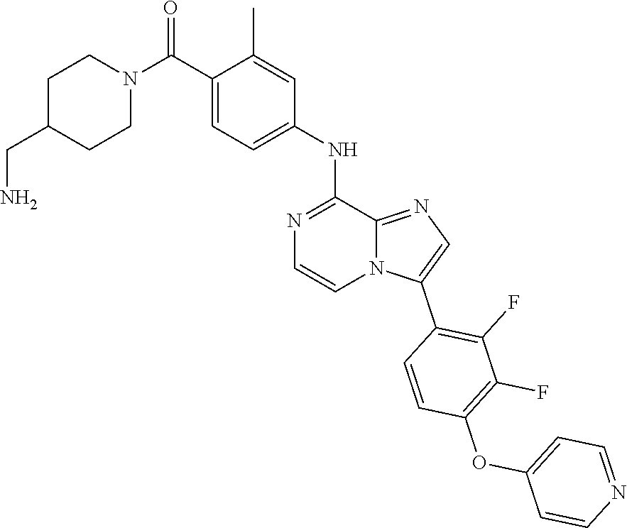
N1(C(C2=CC=C(NC3=NC=CN4C3=NC=C4C3=C(F)C(F)=C(OC4=CC=NC=C4)C=C3)C=C2C)=O)CCC(CN)CC1
